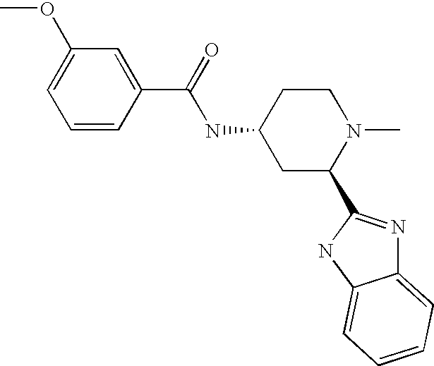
C1(C(NC2CC(C3=NC4=CC=CC=C4N3)N(C)CC2)=O)=CC(OC)=CC=C1
